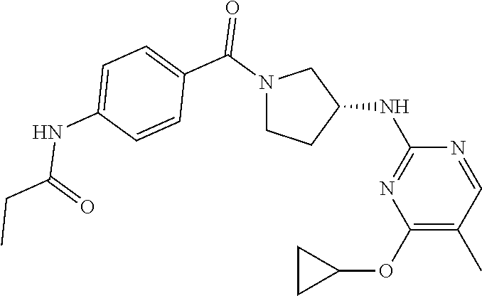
C1(OC2CC2)=C(C)C=NC(NC2CN(C(C3=CC=C(NC(=O)CC)C=C3)=O)CC2)=N1
